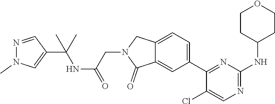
C1(C2=CC=C3C(=C2)C(=O)N(CC(NC(C)(C)C2=CN(C)N=C2)=O)C3)=NC(NC2CCOCC2)=NC=C1Cl
